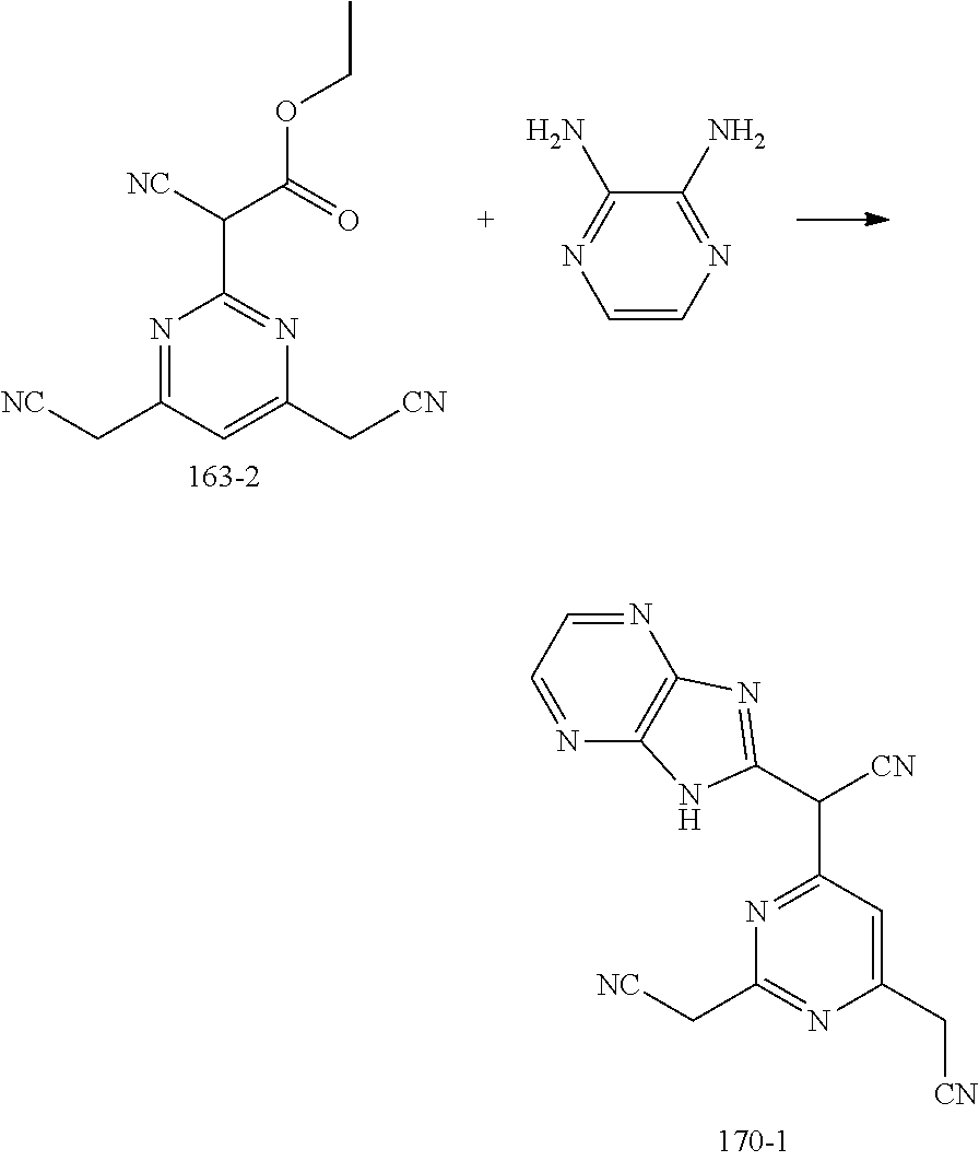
C1=CN=C(N)C(N)=N1.N1=C(C[NC])C=C(C[CN])N=C1C(C(OCC)=O)[NC].C1=NC2=C(N=C1)NC(C([CN])C1=NC(C[NC])=NC(C[CN])=C1)=N2
